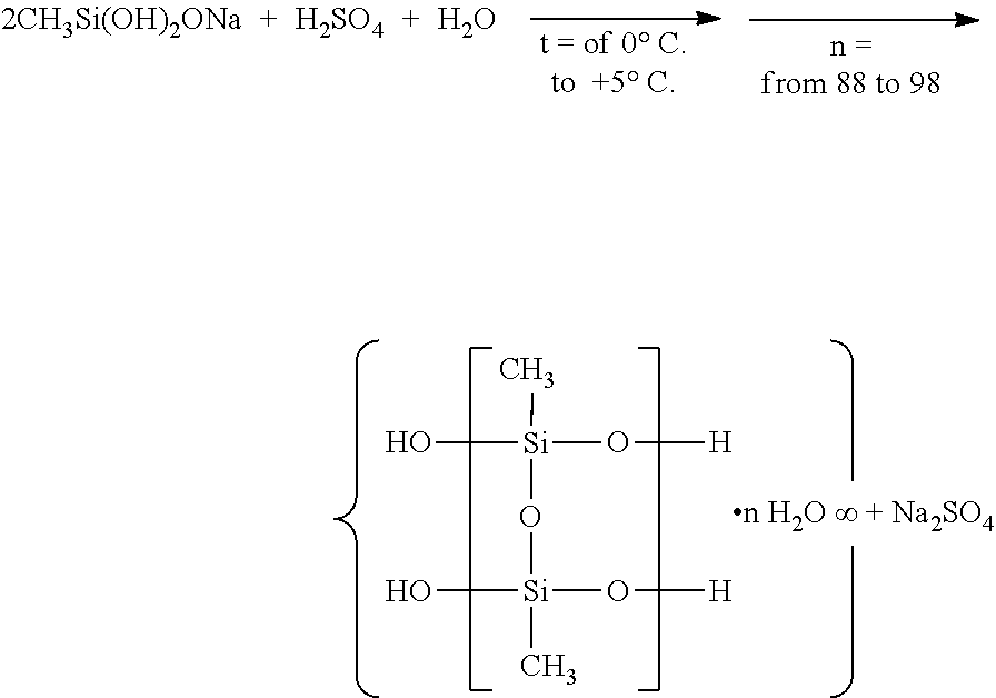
O[Si](C)(O[Si](O)(O[H])C)O[H].[H2SO4].O
